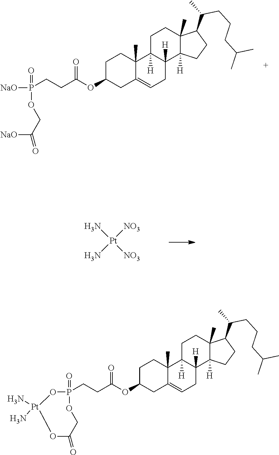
C12([H])CCC3(C)C([H])(C1([H])CC=C1C2(C)CCC(OC(CCP([NaO])(=O)OCC([NaO])=O)=O)C1)CCC3C(C)CCCC(C)C.[Pt](N)([NO3])(N)[NO3].C12([H])CCC3(C)C([H])(C1([H])CC=C1C2(C)CCC(OC(CCP2(=O)O[Pt](N)(N)OC(=O)CO2)=O)C1)CCC3C(C)CCCC(C)C
